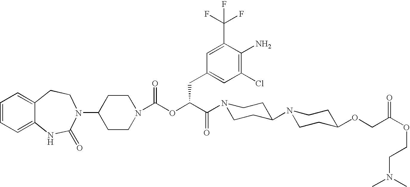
C12=CC=CC=C1NC(=O)N(C1CCN(C(OC(C(=O)N3CCC(N4CCC(OCC(OCCN(C)C)=O)CC4)CC3)CC3=CC(Cl)=C(N)C(C(F)(F)F)=C3)=O)CC1)CC2
